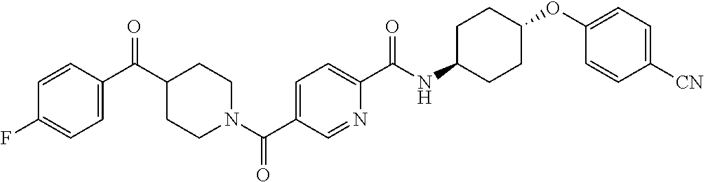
C1CN(C(C2=CC=C(C(=O)NC3CCC(OC4=CC=C([CN])C=C4)CC3)N=C2)=O)CCC1C(=O)C1=CC=C(F)C=C1
